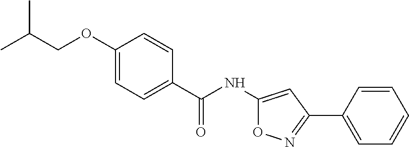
CC(COC1=CC=C(C(NC2=CC(C3=CC=CC=C3)=NO2)=O)C=C1)C
